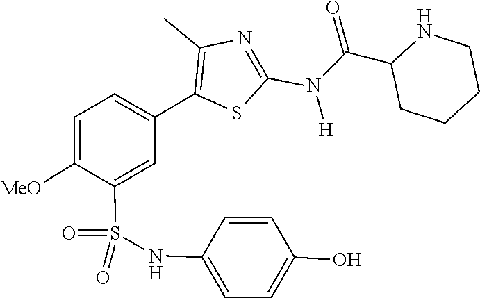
C1(C(N(C2=NC(C)=C(C3=CC=C([MeO])C(S(=O)(NC4=CC=C(O)C=C4)=O)=C3)S2)[H])=O)CCCCN1
